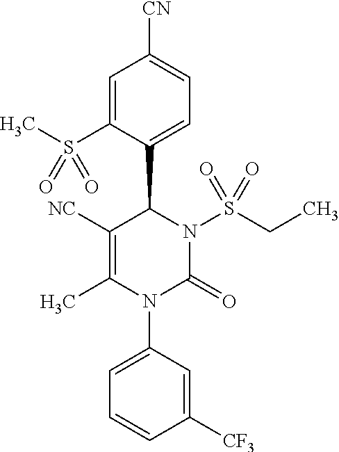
N1(C2=CC=CC([CF3])=C2)C(C)=C([NC])C(C2=CC=C([CN])C=C2S(C)(=O)=O)N(S(CC)(=O)=O)C1=O
